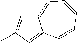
C12=CC=CC=CC1=CC(C)=C2
